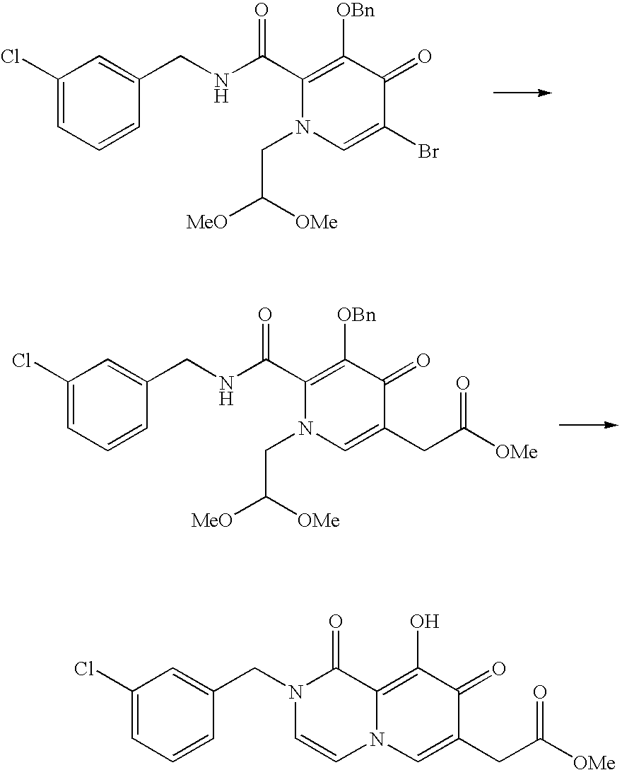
C1(Cl)=CC=CC(CNC(C2=C([OBn])C(=O)C(Br)=CN2CC([OMe])[MeO])=O)=C1.C1(Cl)=CC=CC(CN2C(=O)C3=C(O)C(=O)C(CC([OMe])=O)=CN3C=C2)=C1.C1(Cl)=CC=CC(CNC(C2=C([OBn])C(=O)C(CC([OMe])=O)=CN2CC([OMe])[MeO])=O)=C1
